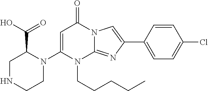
C1=C(N2CCNCC2C(O)=O)N(CCCCC)C2=NC(C3=CC=C(Cl)C=C3)=CN2C1=O
